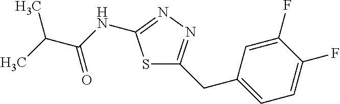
S1C(CC2=CC=C(F)C(F)=C2)=NN=C1NC(C(C)C)=O
